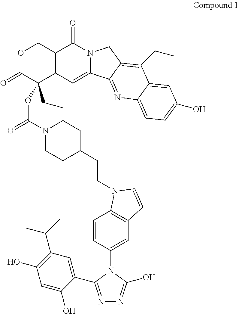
O1C(=O)C(CC)(OC(=O)N2CCC(CCN3C4=C(C=C(N5C(C6=CC(C(C)C)=C(O)C=C6O)=NN=C5O)C=C4)C=C3)CC2)C2=C(C1)C(=O)N1C(=C2)C2=NC3=CC=C(O)C=C3C(CC)=C2C1
